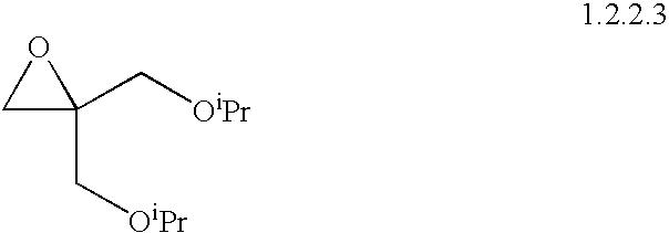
O1CC1(C[OiPr])C[OiPr]
